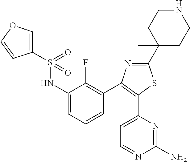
C1(C2(C)CCNCC2)=NC(C2=C(F)C(NS(C3=COC=C3)(=O)=O)=CC=C2)=C(C2=CC=NC(N)=N2)S1
